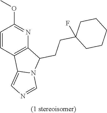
C1=CC2=C(N=C1OC)C(CCC1(F)CCCCC1)N1C2=CN=C1
